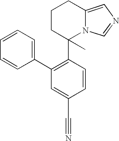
C12=CN=CN1C(C1=C(C3=CC=CC=C3)C=C(C#N)C=C1)(C)CCC2
